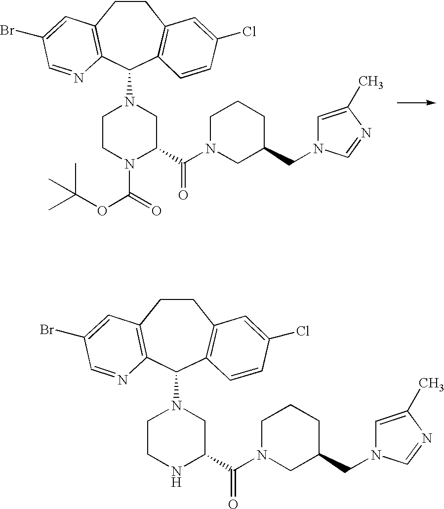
C1CC2=C(C(N3CCNC(C(N4CC(CN5C=C(C)N=C5)CCC4)=O)C3)C3=C1C=C(Cl)C=C3)N=CC(Br)=C2.C1CC2=C(C(N3CCN(C(OC(C)(C)C)=O)C(C(N4CC(CN5C=C(C)N=C5)CCC4)=O)C3)C3=C1C=C(Cl)C=C3)N=CC(Br)=C2
